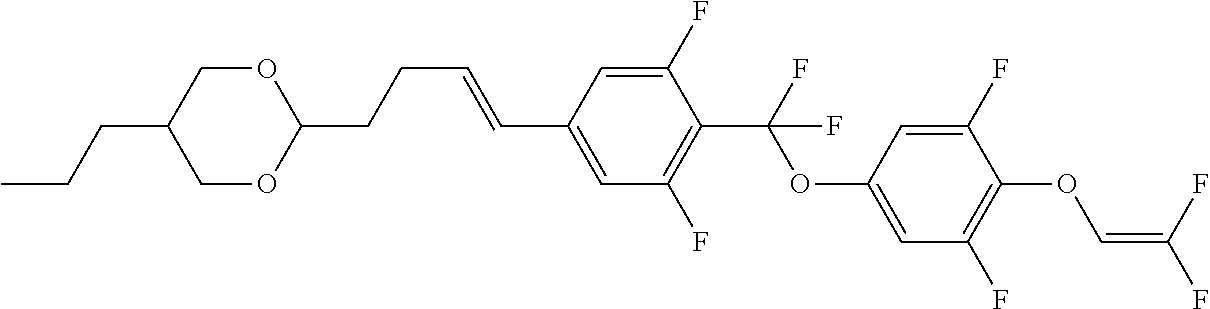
C1OC(CCC=CC2=CC(F)=C(C(F)(OC3=CC(F)=C(OC=C(F)F)C(F)=C3)F)C(F)=C2)OCC1CCC
